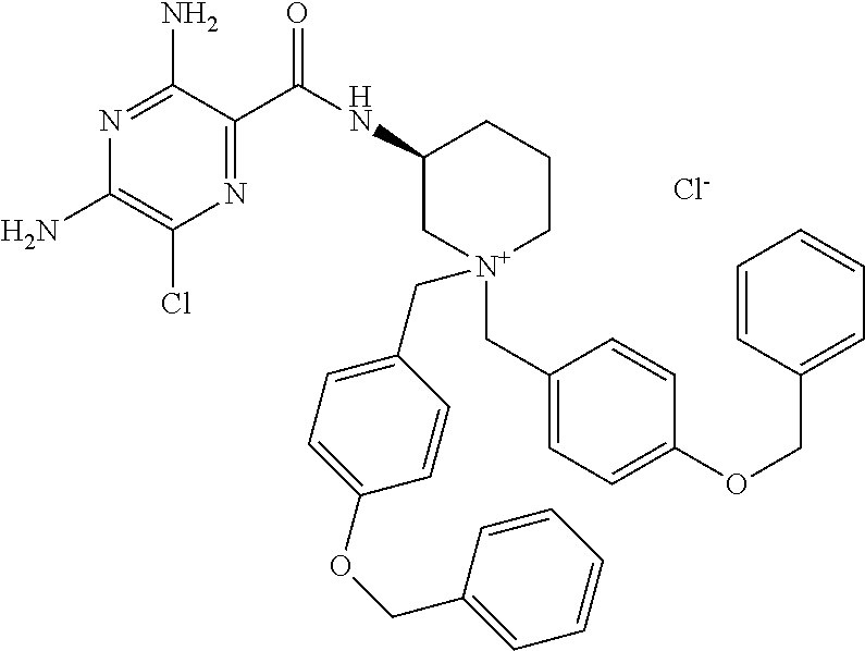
N1=C(N)C(C(NC2C[N+](CC3=CC=C(OCC4=CC=CC=C4)C=C3)(CC3=CC=C(OCC4=CC=CC=C4)C=C3)CCC2)=O)=NC(Cl)=C1N.[Cl-]
